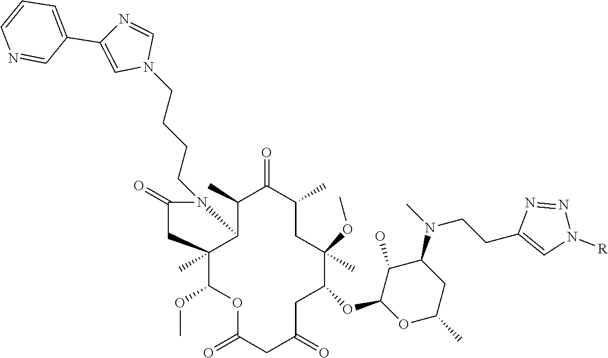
C1(C)C(=O)C(C)CC(C)(OC)C(OC2OC(C)CC(N(C)CCC3=CN([R])N=N3)C2O)CC(=O)CC(=O)OC(OC)C2(C)C1N(CCCCN1C=NC(C3=CC=CN=C3)=C1)C(=O)C2
